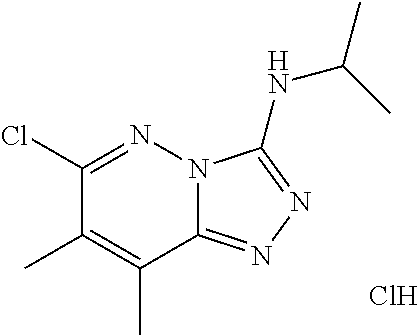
C12=NN=C(NC(C)C)N1N=C(Cl)C(C)=C2C.Cl
